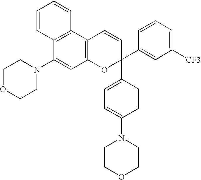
C1CN(C2=CC3=C(C4=C2C=CC=C4)C=CC(C2=CC([CF3])=CC=C2)(C2=CC=C(N4CCOCC4)C=C2)O3)CCO1
